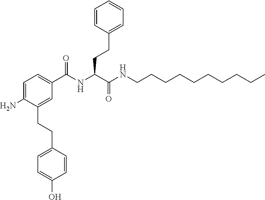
C1=C(N)C(CCC2=CC=C(O)C=C2)=CC(C(NC(C(NCCCCCCCCCC)=O)CCC2=CC=CC=C2)=O)=C1
